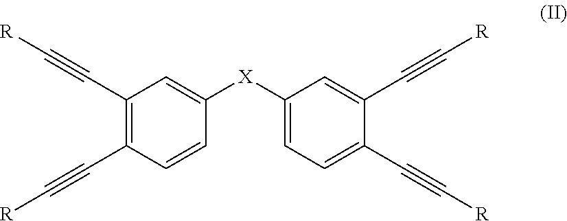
C1(C#C[R])=C(C#C[R])C=CC([X]C2=CC=C(C#C[R])C(C#C[R])=C2)=C1
